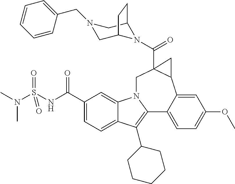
C1(C(NS(N(C)C)(=O)=O)=O)=CC=C2C(=C1)N1C(=C2C2CCCCC2)C2=CC=C(OC)C=C2C2C(C(=O)N3C4CN(CC5=CC=CC=C5)CC3CC4)(C1)C2
